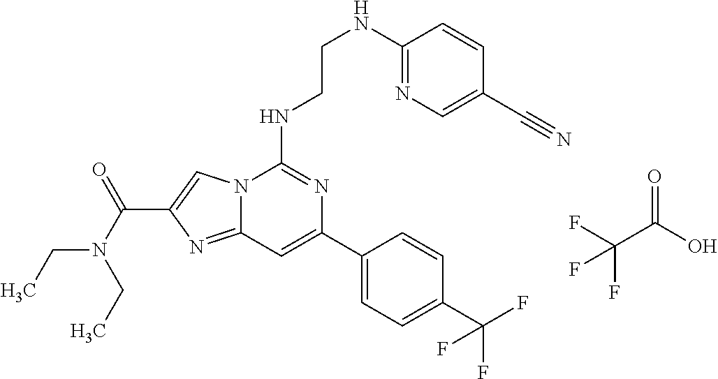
C12=NC(C(=O)N(CC)CC)=CN1C(NCCNC1=NC=C(C#N)C=C1)=NC(C1=CC=C(C(F)(F)F)C=C1)=C2.C(C(O)=O)(F)(F)F
